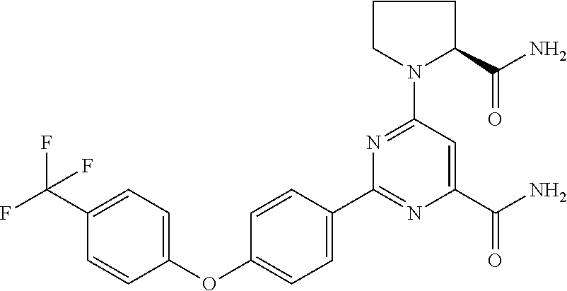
C1=C(C(F)(F)F)C=CC(OC2=CC=C(C3=NC(C(N)=O)=CC(N4CCCC4C(N)=O)=N3)C=C2)=C1
